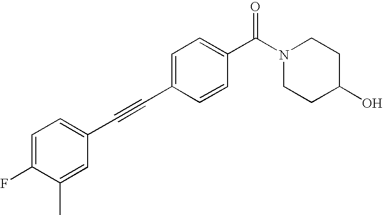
C1=C(F)C(C)=CC(C#CC2=CC=C(C(N3CCC(O)CC3)=O)C=C2)=C1
